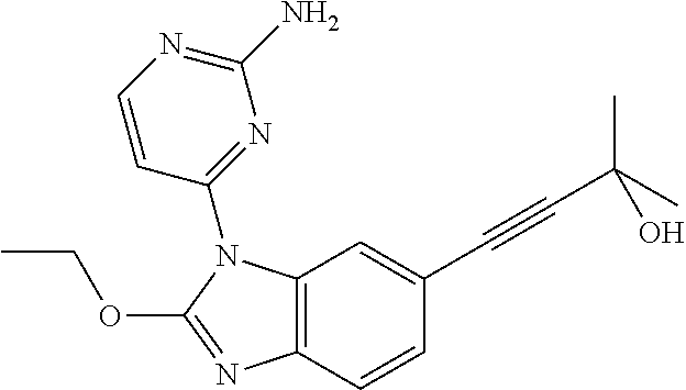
C12=C(C=C(C#CC(C)(C)O)C=C1)N(C1=NC(N)=NC=C1)C(OCC)=N2
